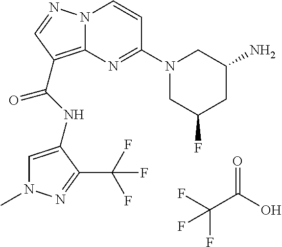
C(C(=O)O)(F)(F)F.N12C(=C(C(NC3=CN(C)N=C3C(F)(F)F)=O)C=N1)N=C(N1CC(F)CC(N)C1)C=C2
